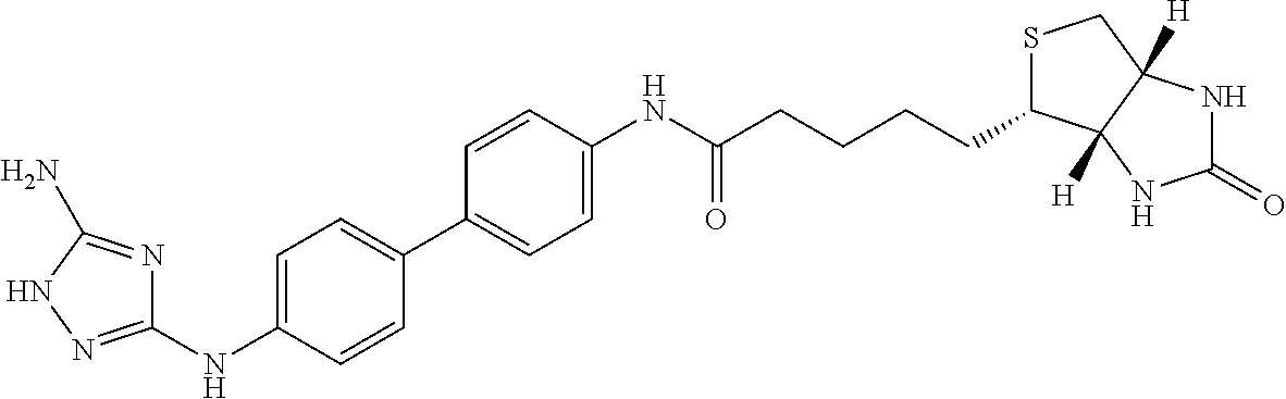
C1(NC2=CC=C(C3=CC=C(NC(CCCCC4SCC5([H])C4([H])NC(=O)N5)=O)C=C3)C=C2)=NNC(N)=N1
